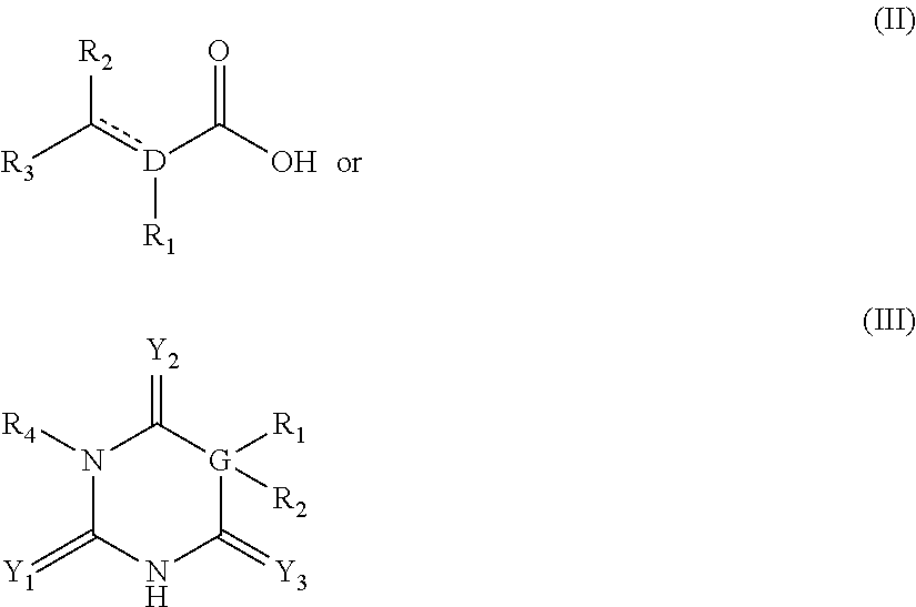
[R3]c([D](C(O)=O)[R1])[R2].N1([R4])C(=[Y1])NC(=[Y3])[G]([R1])([R2])C1=[Y2]
